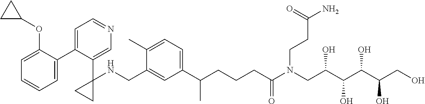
C1(C2=CC=NC=C2C2(NCC3=CC(C(CCCC(N(CC(C(C(C(CO)O)O)O)O)CCC(N)=O)=O)C)=CC=C3C)CC2)=CC=CC=C1OC1CC1
